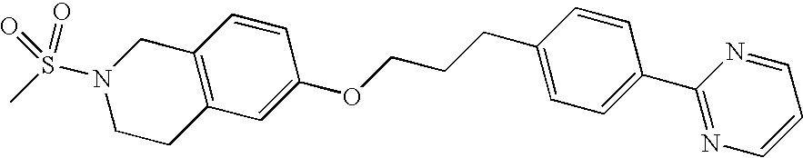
C12=C(C=C(OCCCC3=CC=C(C4=NC=CC=N4)C=C3)C=C1)CCN(S(=O)(=O)C)C2
